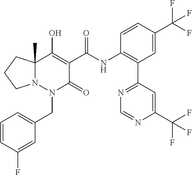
C1=CC(F)=CC(CN2C(=O)C(C(=O)NC3=C(C4=NC=NC(C(F)(F)F)=C4)C=C(C(F)(F)F)C=C3)=C(O)C3(C)N2CCC3)=C1
